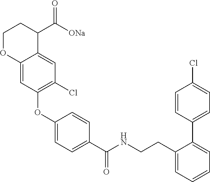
C1(OC2=C(Cl)C=C3C(=C2)OCCC3C([ONa])=O)=CC=C(C(NCCC2=CC=CC=C2C2=CC=C(Cl)C=C2)=O)C=C1
